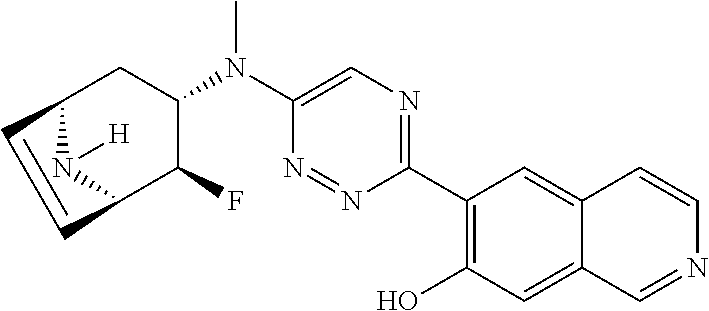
C1(C2=C(O)C=C3C(=C2)C=CN=C3)=NC=C(N(C2CC3N([H])C(C2F)C=C3)C)N=N1
